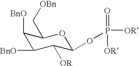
[BnO]C1C(C[OBn])OC(OP([OR])(=O)[OR])C([OR])C1[BnO]
